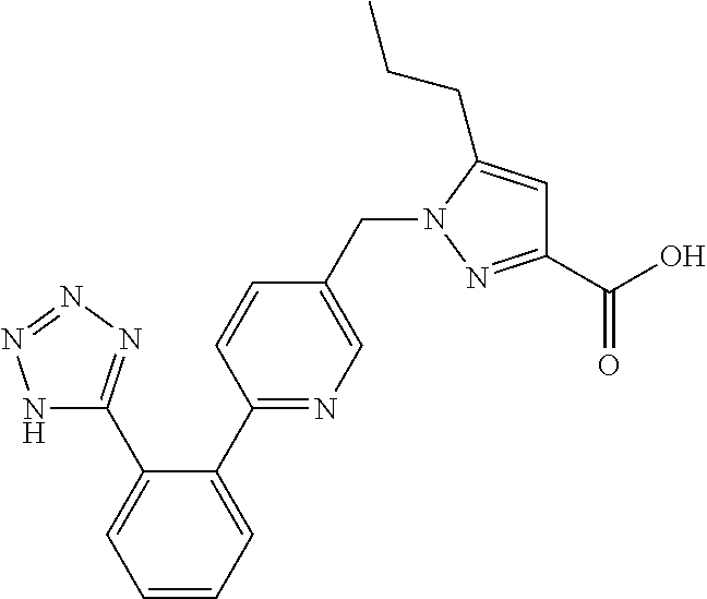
N1C(C2=CC=CC=C2C2=NC=C(CN3N=C(C(O)=O)C=C3CCC)C=C2)=NN=N1
